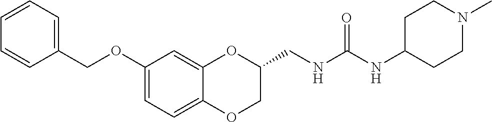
C1(OCC2=CC=CC=C2)=CC=C2C(=C1)OC(CNC(NC1CCN(C)CC1)=O)CO2
